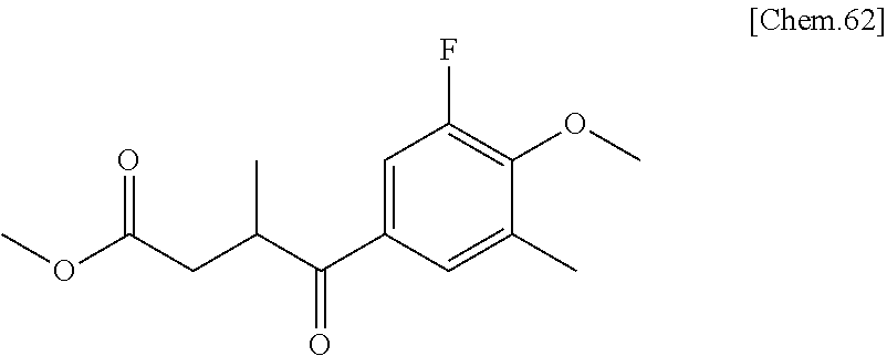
C1(C(C(CC(OC)=O)C)=O)=CC(F)=C(OC)C(C)=C1
